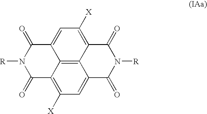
C12=C3C4=C([X])C=C1C(=O)N([R])C(=O)C2=C([X])C=C3C(=O)N([R])C4=O
